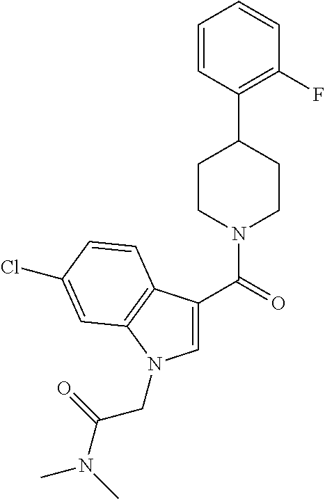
C1=CC(C2CCN(C(=O)C3=CN(CC(N(C)C)=O)C4=C3C=CC(Cl)=C4)CC2)=C(F)C=C1
